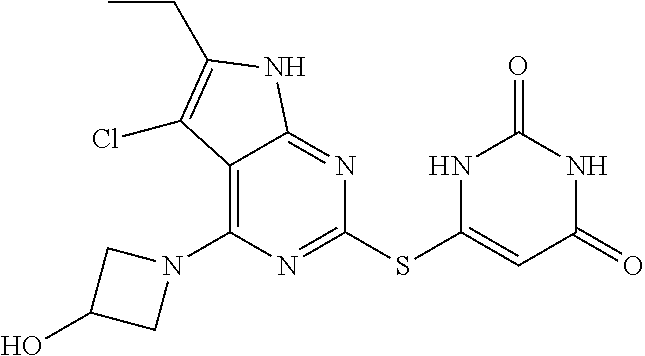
C1(SC2=CC(=O)NC(=O)N2)=NC(N2CC(O)C2)=C2C(=N1)NC(CC)=C2Cl
